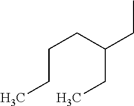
C(CC(CC)CC)CC
